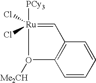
[Ru]1([PCy3])(Cl)(Cl)=CC2=C(C=CC=C2)O1[Me2CH]
